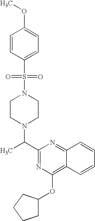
C1(C(N2CCN(S(=O)(=O)C3=CC=C(OC)C=C3)CC2)C)=NC(OC2CCCC2)=C2C(=N1)C=CC=C2
